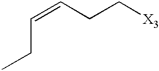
C(=CCC[X3])CC
